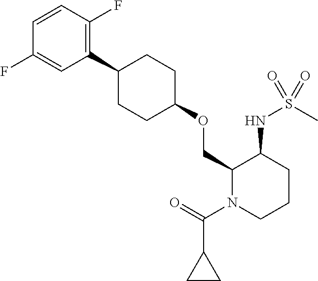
C1(COC2CCC(C3=C(F)C=CC(F)=C3)CC2)N(C(=O)C2CC2)CCCC1NS(C)(=O)=O
